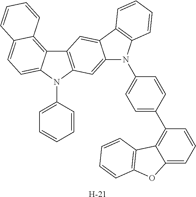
C12=C(N(C3=CC=CC=C3)C3=CC=C4C(=C13)C=CC=C4)C=C1C(=C2)C2=C(N1C1=CC=C(C3=C4C(=CC=C3)OC3=C4C=CC=C3)C=C1)C=CC=C2.[H]
